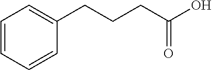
C1=CC=CC(CCCC(O)=O)=C1
